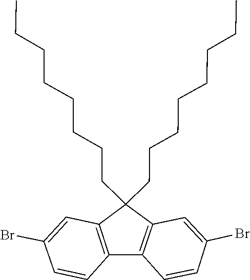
C12=C(C=C(Br)C=C1)C(CCCCCCCC)(CCCCCCCC)C1=C2C=CC(Br)=C1
